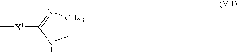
[(CH2)i]1CNC([X1]C)=N1
